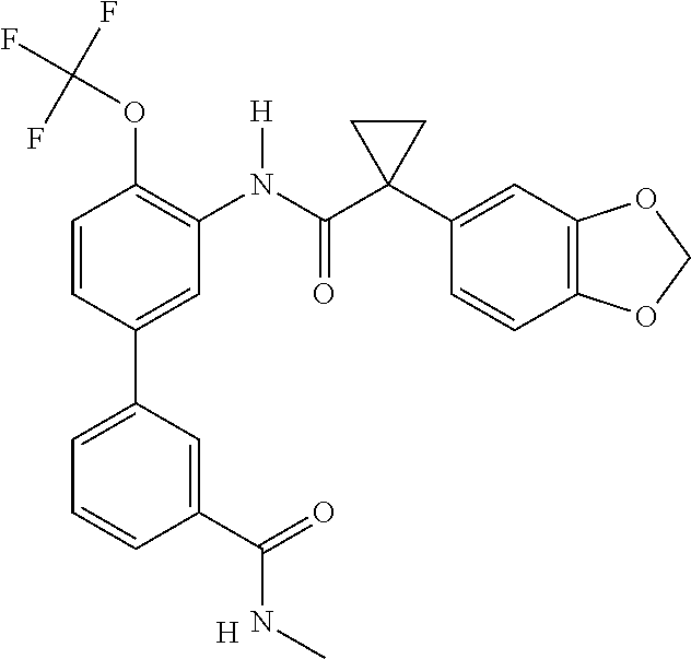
C1=CC(OC(F)(F)F)=C(N(C(C2(C3=CC4=C(C=C3)OCO4)CC2)=O)[H])C=C1C1=CC=CC(C(=O)NC)=C1.[H]
